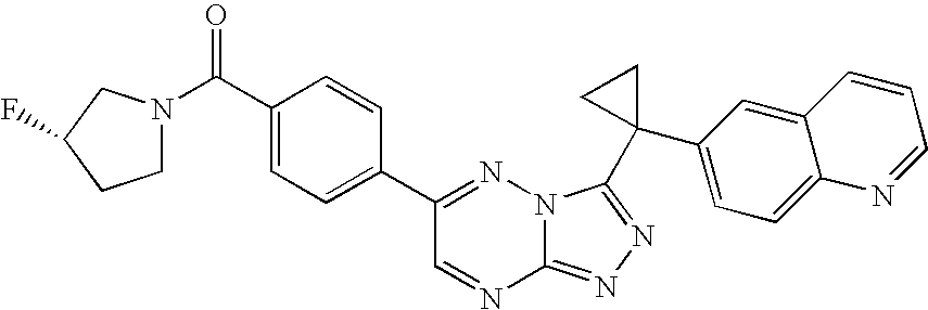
C12=NN=C(C3(C4=CC=C5C(=C4)C=CC=N5)CC3)N1N=C(C1=CC=C(C(=O)N3CCC(F)C3)C=C1)C=N2
